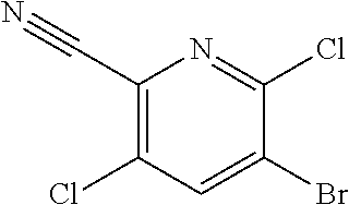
C1(C#N)=C(Cl)C=C(Br)C(Cl)=N1
